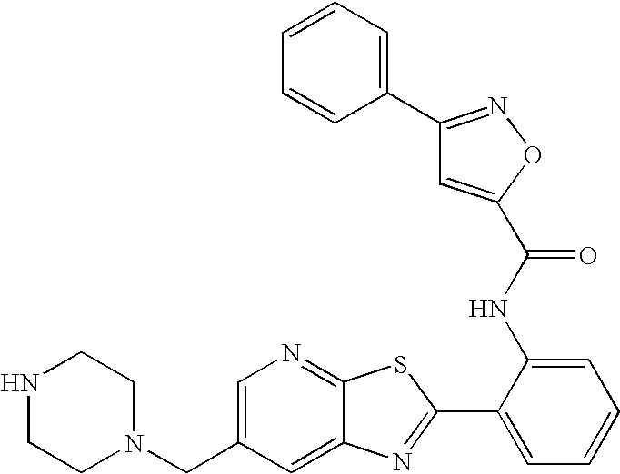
C12=CC(CN3CCNCC3)=CN=C1SC(C1=CC=CC=C1NC(=O)C1=CC(C3=CC=CC=C3)=NO1)=N2
